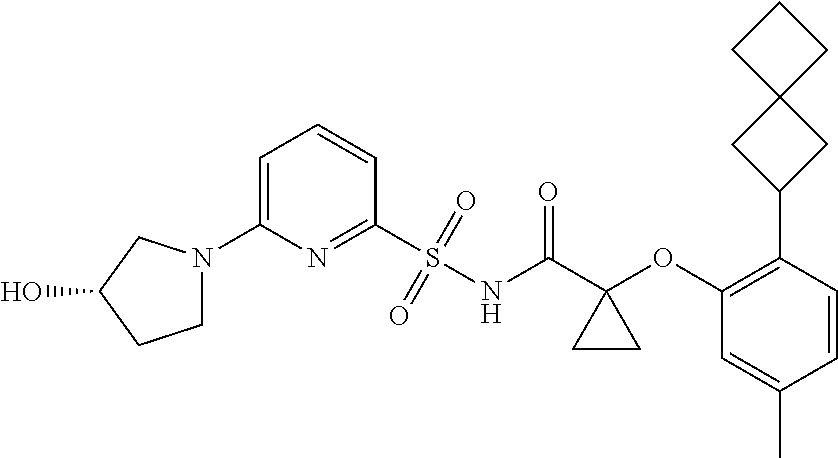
C1(N2CCC(O)C2)=CC=CC(S(=O)(=O)NC(C2(OC3=C(C4CC5(C4)CCC5)C=CC(C)=C3)CC2)=O)=N1
